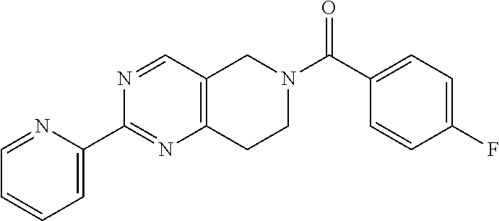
C1=NC(C2=NC3=C(C=N2)CN(C(C2=CC=C(F)C=C2)=O)CC3)=CC=C1
